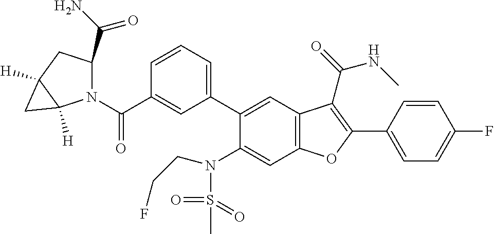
N1(C(C2=CC(C3=CC4=C(C=C3N(CCF)S(C)(=O)=O)OC(C3=CC=C(F)C=C3)=C4C(=O)NC)=CC=C2)=O)C(C(N)=O)CC2([H])C1([H])C2
